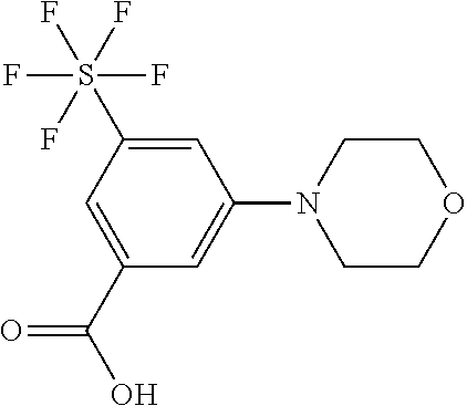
C1=C(S(F)(F)(F)(F)F)C=C(C(O)=O)C=C1N1CCOCC1
